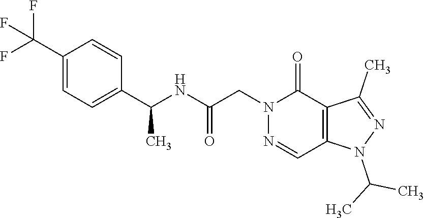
C1(C(F)(F)F)=CC=C(C(NC(CN2N=CC3=C(C2=O)C(C)=NN3C(C)C)=O)C)C=C1
